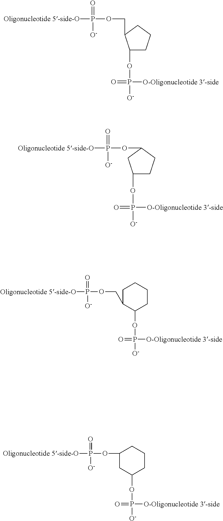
C1(OP([O-])([O-Oligonucleotide 3-side])=O)CCCC1COP([O-])(=O)[Oligonucleotide 5-side-O].C1(OP([O-])([O-Oligonucleotide 3-side])=O)CCC(OP([O-])(=O)[Oligonucleotide 5-side-O])C1.O(P([O-])([O-Oligonucleotide 3-side])=O)C1C(COP([O-])(=O)[Oligonucleotide 5-side-O])CCCC1.O(P([O-])([O-Oligonucleotide 3-side])=O)C1CC(OP([O-])(=O)[Oligonucleotide 5-side-O])CCC1
